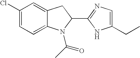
C12=CC=C(Cl)C=C1CC(C1=NC=C(CC)N1)N2C(=O)C
